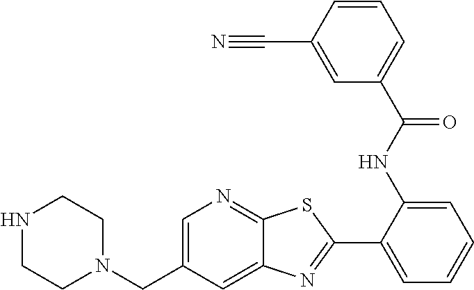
C1(NC(=O)C2=CC=CC(C#N)=C2)=CC=CC=C1C1=NC2=CC(CN3CCNCC3)=CN=C2S1
